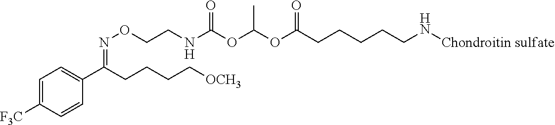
N([Chondroitin sulfate])CCCCCC(OC(OC(NCCON=C(C1=CC=C([F3C])C=C1)CCCC[OCH3])=O)C)=O
